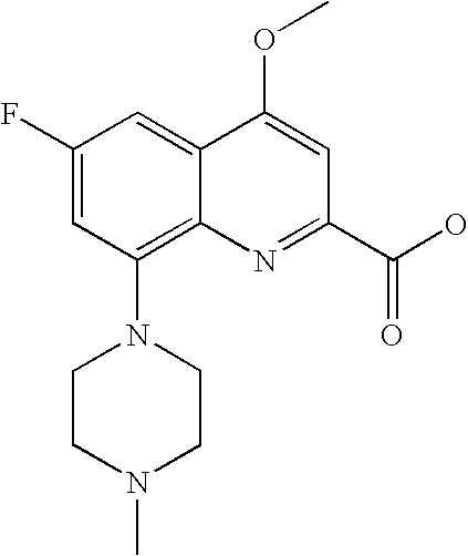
C1(F)=CC(N2CCN(C)CC2)=C2C(=C1)C(OC)=CC(C(O)=O)=N2
